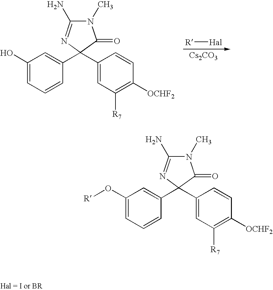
C1(O)=CC=CC(C2(C3=CC([R7])=C([OCHF2])C=C3)N=C(N)N(C)C2=O)=C1.[Cs2CO3].[R][Hal].C1(O[R])=CC=CC(C2(C3=CC([R7])=C([OCHF2])C=C3)N=C(N)N(C)C2=O)=C1
